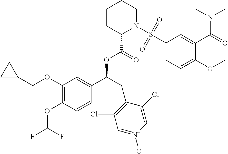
C1(OCC2CC2)=C(OC(F)F)C=CC(C(CC2=C(Cl)C=[N+]([O-])C=C2Cl)OC(=O)C2N(S(C3=CC=C(OC)C(C(=O)N(C)C)=C3)(=O)=O)CCCC2)=C1
